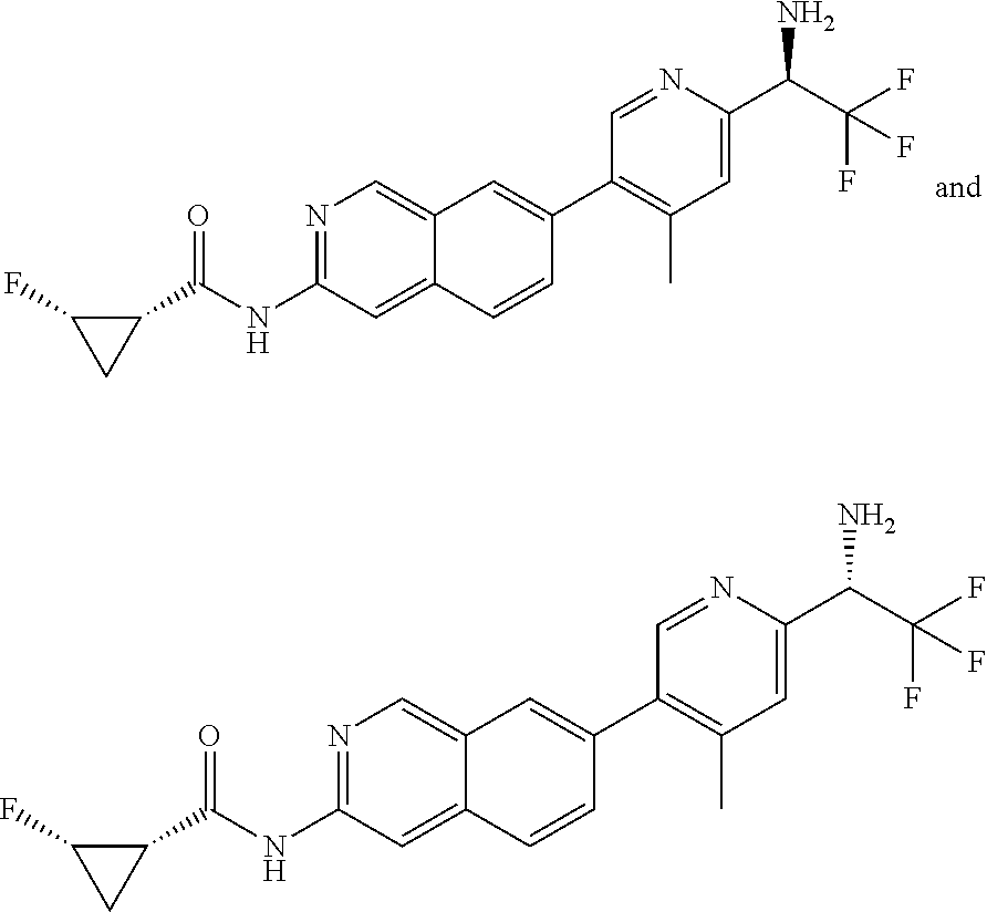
C1(C(NC2=NC=C3C(=C2)C=CC(C2=C(C)C=C(C(C(F)(F)F)N)N=C2)=C3)=O)C(F)C1.C1(C(NC2=NC=C3C(=C2)C=CC(C2=C(C)C=C(C(C(F)(F)F)N)N=C2)=C3)=O)C(F)C1
